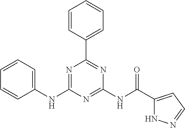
C1(NC2=NC(C3=CC=CC=C3)=NC(NC(=O)C3=CC=NN3)=N2)=CC=CC=C1
